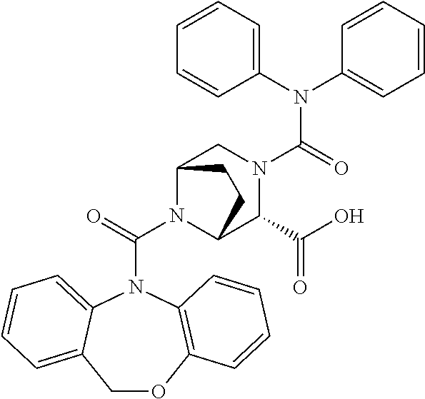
N(C(=O)N1CC2N(C(=O)N3C4=CC=CC=C4COC4=C3C=CC=C4)C(C1C(O)=O)CC2)(C1=CC=CC=C1)C1=CC=CC=C1
